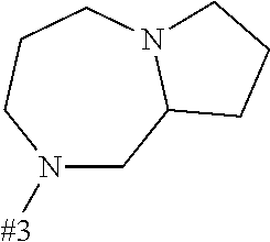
C1N([#3])CCCN2C1CCC2
